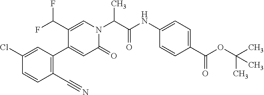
N(C1=CC=C(C(OC(C)(C)C)=O)C=C1)C(C(N1C=C(C(F)F)C(C2=C(C#N)C=CC(Cl)=C2)=CC1=O)C)=O
